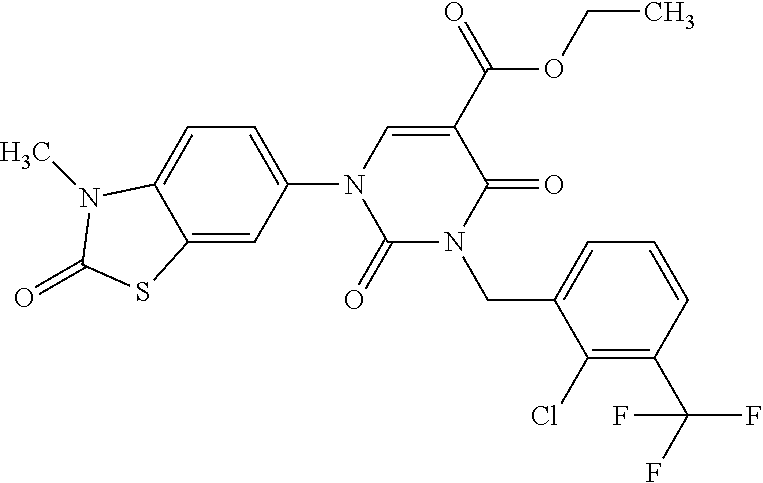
C12=CC(N3C(=O)N(CC4=CC=CC(C(F)(F)F)=C4Cl)C(=O)C(C(OCC)=O)=C3)=CC=C1N(C)C(=O)S2
